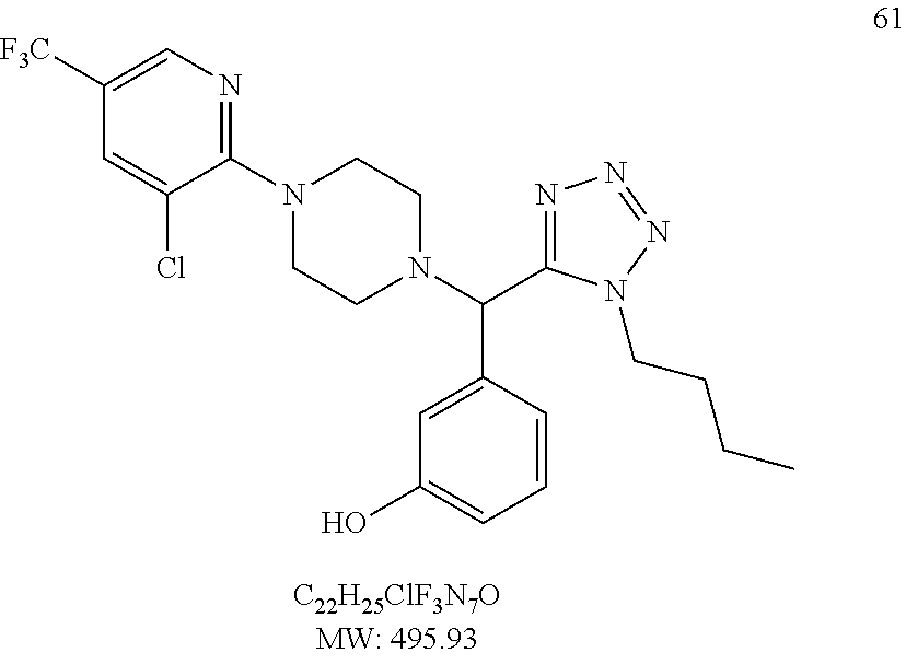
C1(N2CCN(C(C3=NN=NN3CCCC)C3=CC(O)=CC=C3)CC2)=NC=C([F3C])C=C1Cl
